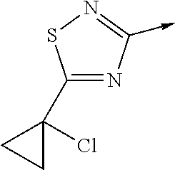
C1(C2(Cl)CC2)=NC(->C)=NS1
